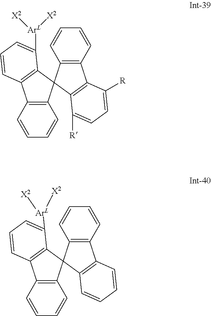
C12=C(C=CC=C1)C1=C(C([R])=CC=C1[R])C21C2=C(C=CC=C2)C2=C1C([ArL]([X2])[X2])=CC=C2.C12=C(C=CC=C1)C1=C(C=CC=C1)C21C2=C(C=CC=C2)C2=C1C([ArL]([X2])[X2])=CC=C2
